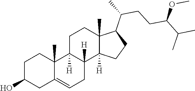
C1C2=CCC3([H])C([H])(C2(C)CCC1O)CCC1(C)C(C(CCC(C(C)C)OC)C)CCC13[H]
